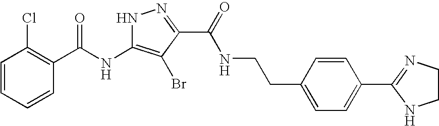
C1=CC=CC(C(NC2=C(Br)C(C(=O)NCCC3=CC=C(C4=NCCN4)C=C3)=NN2)=O)=C1Cl
